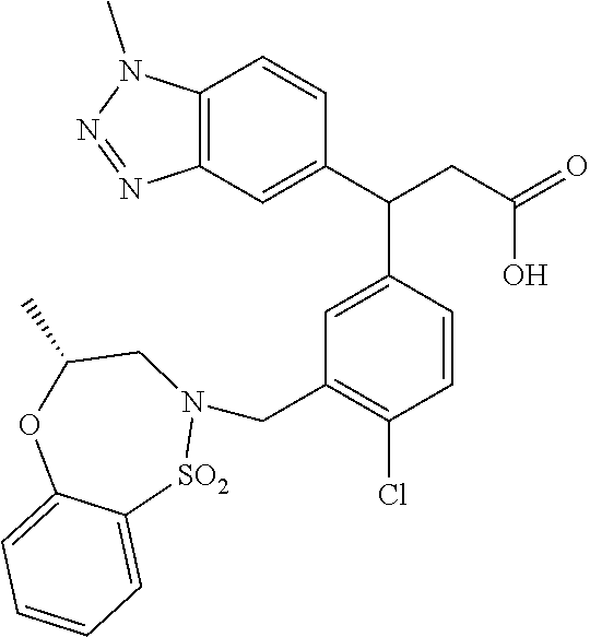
C12=C(C=C(C(CC(=O)O)C3=CC(CN4[SO2]C5=CC=CC=C5OC(C)C4)=C(Cl)C=C3)C=C1)N=NN2C
